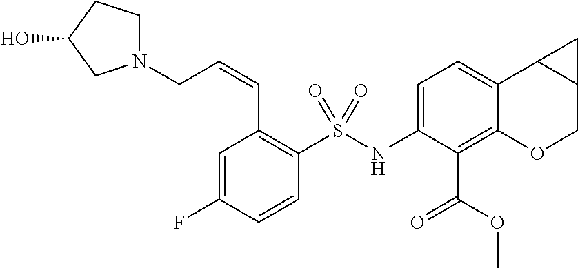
C1=C(F)C=CC(S(NC2=CC=C3C(=C2C(OC)=O)OCC2C3C2)(=O)=O)=C1C=CCN1CCC(O)C1
